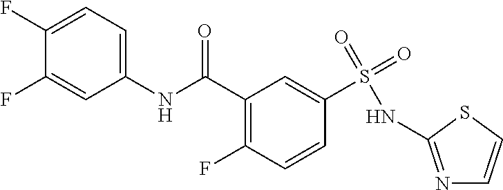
C1(F)=CC=C(NC(C2=C(F)C=CC(S(=O)(=O)NC3=NC=CS3)=C2)=O)C=C1F
